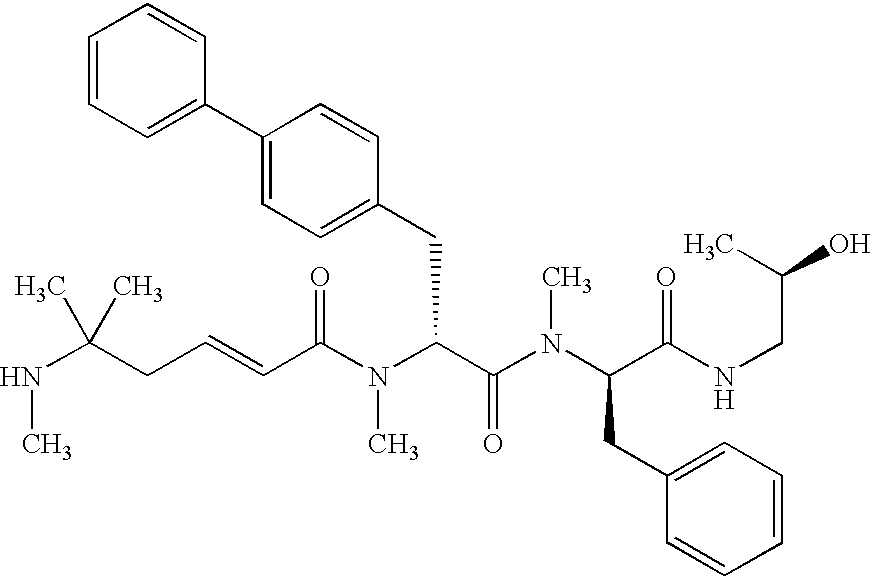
C(C(N(C(C(=O)N(C)C(CC1=CC=CC=C1)C(=O)NCC(C)O)CC1=CC=C(C2=CC=CC=C2)C=C1)C)=O)=CCC(NC)(C)C
